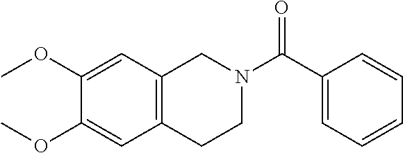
C1(C(N2CCC3=C(C2)C=C(OC)C(OC)=C3)=O)=CC=CC=C1
